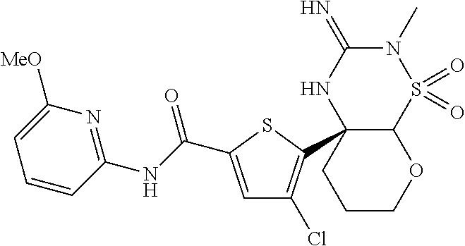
C12C(C3=C(Cl)C=C(C(NC4=NC([MeO])=CC=C4)=O)S3)(NC(=N)N(C)S1(=O)=O)CCCO2
